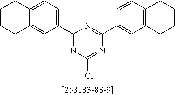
C1(C2=CC=C3C(=C2)CCCC3)=NC(Cl)=NC(C2=CC3=C(C=C2)CCCC3)=N1
